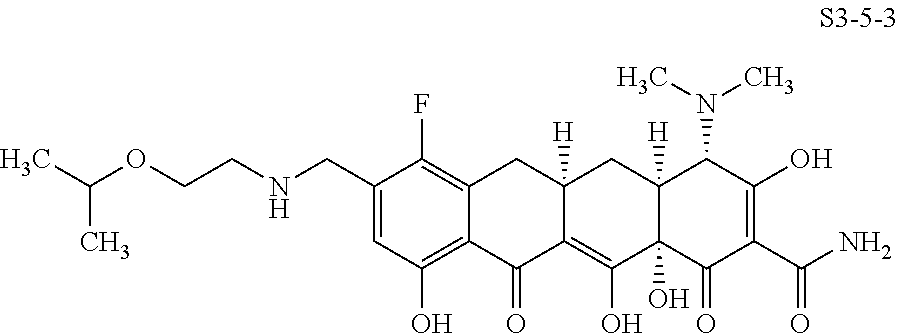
C1(CNCCOC(C)C)=CC(O)=C2C(=C1F)CC1([H])C(=C(O)C3(O)C([H])(C1)C(N(C)C)C(O)=C(C(N)=O)C3=O)C2=O
